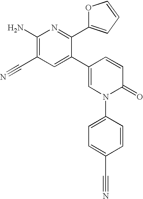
C1(C2=CN(C3=CC=C(C#N)C=C3)C(=O)C=C2)=CC(C#N)=C(N)N=C1C1=CC=CO1
